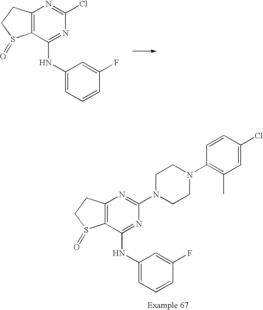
C12=C(C(NC3=CC=CC(F)=C3)=NC(Cl)=N1)S(=O)CC2.C12=C(C(NC3=CC=CC(F)=C3)=NC(N3CCN(C4=C(C)C=C(Cl)C=C4)CC3)=N1)S(=O)CC2
